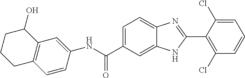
N(C(C1=CC=C2C(=C1)NC(C1=C(Cl)C=CC=C1Cl)=N2)=O)C1=CC2=C(C=C1)CCCC2O
